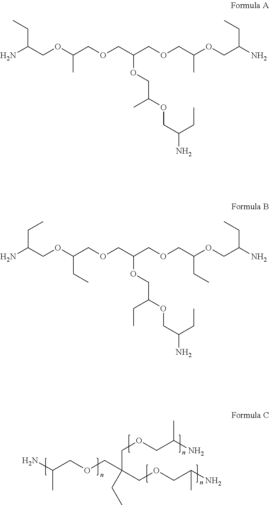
NC(COCC(COCC(N)C)(COCC(N)C)CC)C.NC(COC(COCC(COCC(OCC(N)CC)C)OCC(OCC(N)CC)C)C)CC.NC(COC(COCC(COCC(OCC(N)CC)CC)OCC(OCC(N)CC)CC)CC)CC
